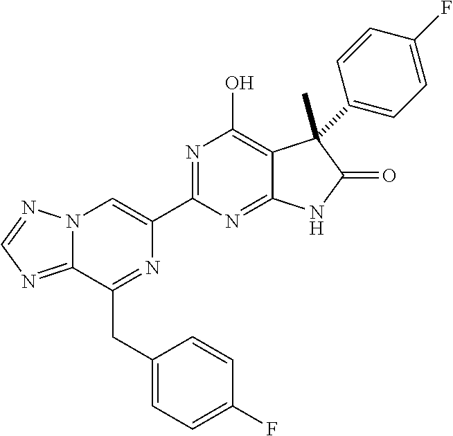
C12=NC=NN1C=C(C1=NC(O)=C3C(=N1)NC(=O)C3(C)C1=CC=C(F)C=C1)N=C2CC1=CC=C(F)C=C1
